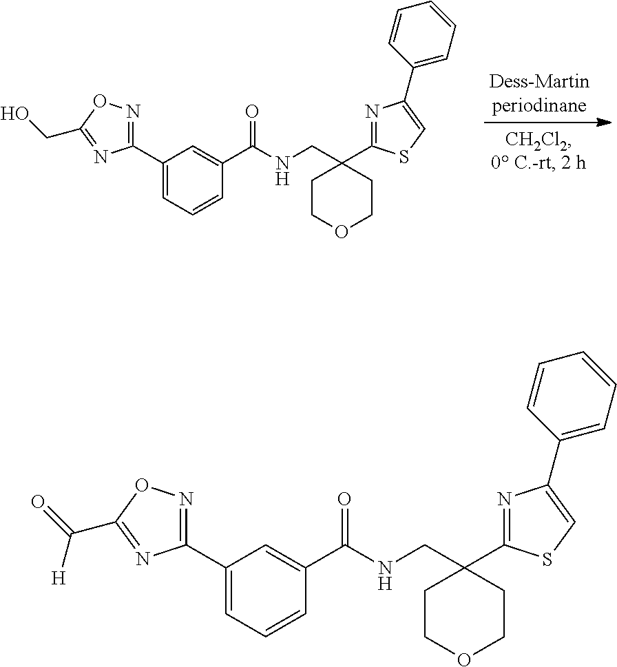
C1(C2=NOC(CO)=N2)=CC=CC(C(=O)NCC2(C3=NC(C4=CC=CC=C4)=CS3)CCOCC2)=C1.C1(C2=NOC(C(=O)[H])=N2)=CC=CC(C(=O)NCC2(C3=NC(C4=CC=CC=C4)=CS3)CCOCC2)=C1
